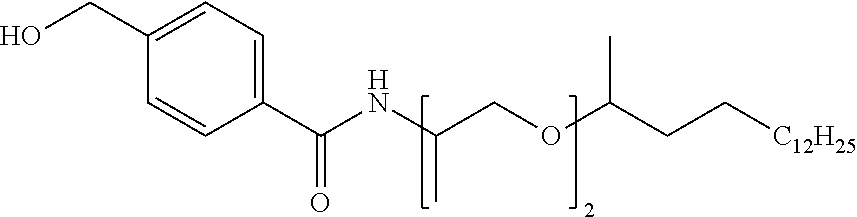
C1(C(NC(COC(CC[C12H25])C)C)=O)=CC=C(CO)C=C1
